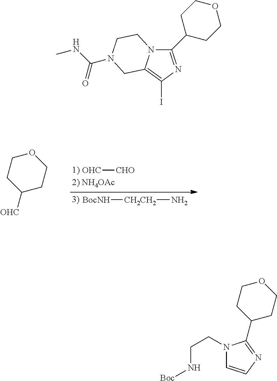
[CH2CH2](N)[BocNH].[OHC][CHO].O1CCC([OHC])CC1.O1CCC(C2=NC=CN2CCN[Boc])CC1.C1(C2CCOCC2)=NC(I)=C2N1CCN(C(NC)=O)C2
